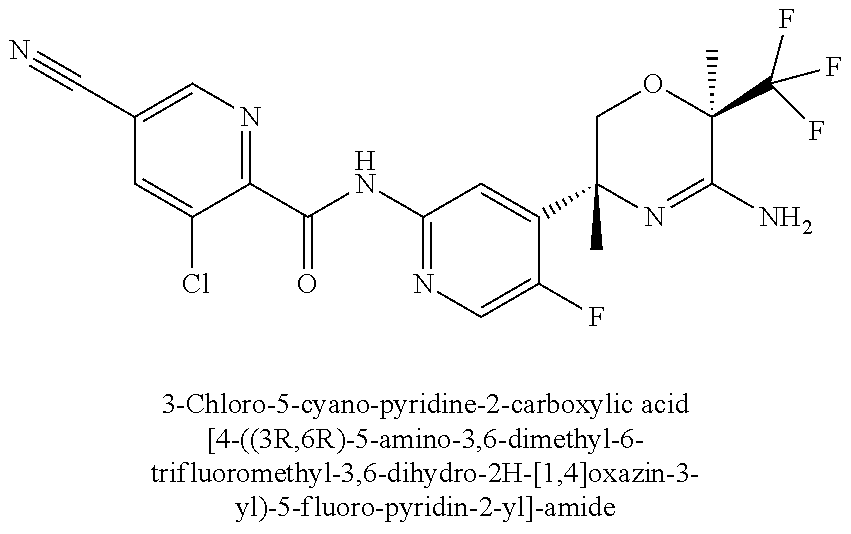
C1(C#N)=CN=C(C(NC2=NC=C(F)C(C3(C)N=C(N)C(C)(C(F)(F)F)OC3)=C2)=O)C(Cl)=C1
